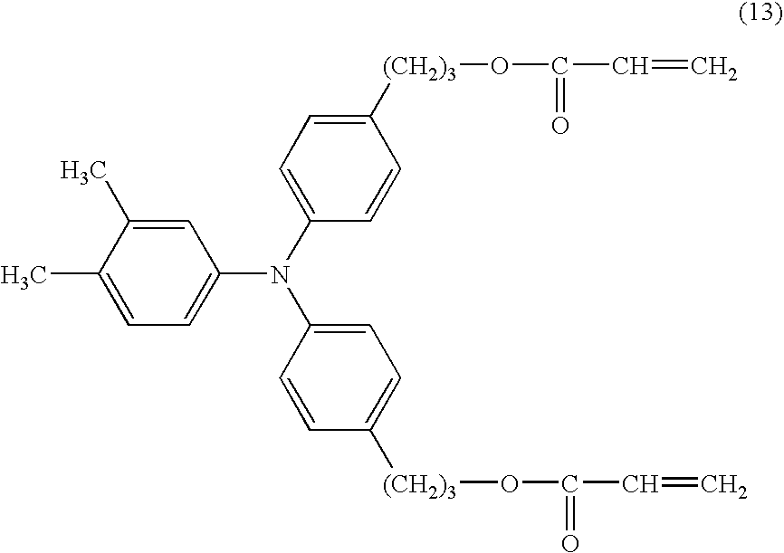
C1(C)=CC=C(N(C2=CC=C([(CH2)3]OC(C=C)=O)C=C2)C2=CC=C([(CH2)3]OC(C=C)=O)C=C2)C=C1C
